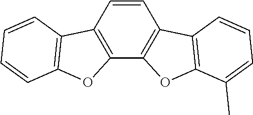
C1=CC2=C(C3=C1C1=C(O3)C(C)=CC=C1)OC1=C2C=CC=C1
